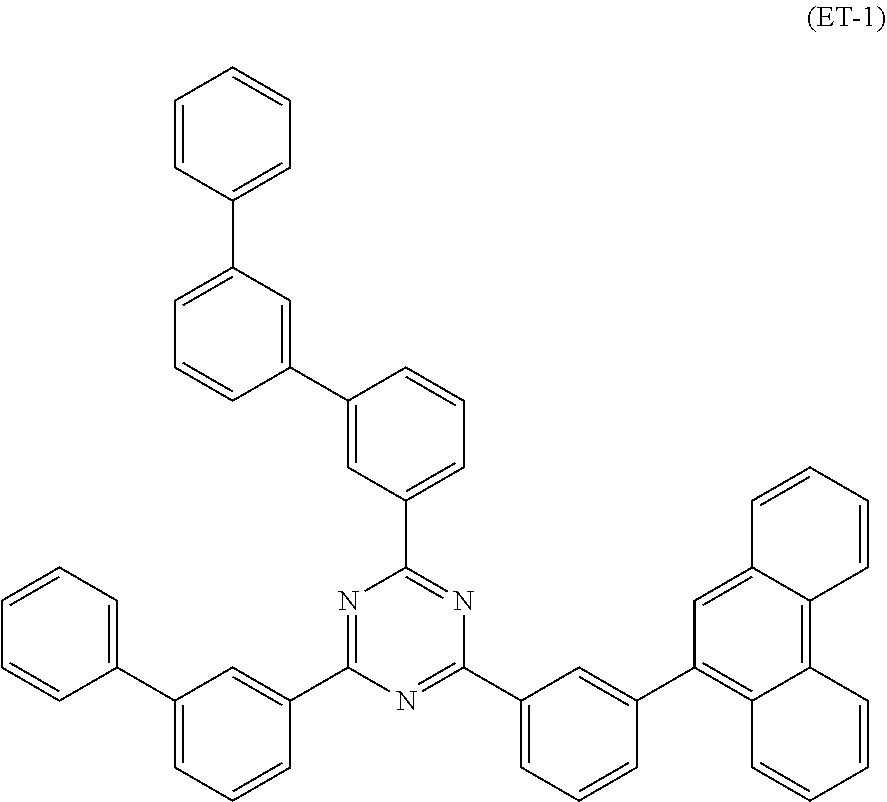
N1=C(C2=CC(C3=CC=CC=C3)=CC=C2)N=C(C2=CC=CC(C3=C4C=CC=CC4=C4C(=C3)C=CC=C4)=C2)N=C1C1=CC=CC(C2=CC(C3=CC=CC=C3)=CC=C2)=C1
